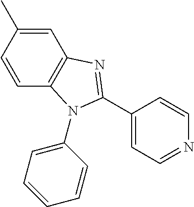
C1=CC2=C(C=C1C)N=C(C1=CC=NC=C1)N2C1=CC=CC=C1
